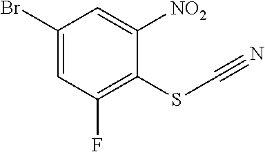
C1(Br)=CC(F)=C(SC#N)C([NO2])=C1
